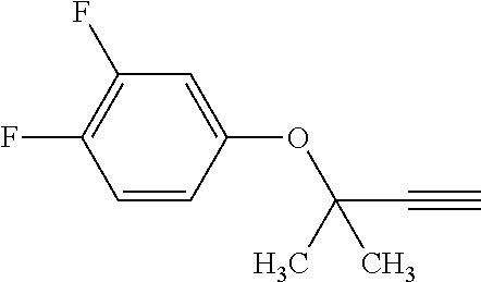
C1(OC(C#C)(C)C)=CC(F)=C(F)C=C1
